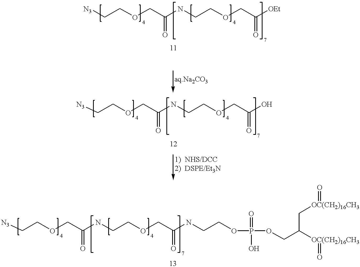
[N3]CCOCC(=O)NCCOCC(O)=O.C(COCC(=O)NCCOCC(NCCOP(=O)(OCC([OC(CH2)16CH3]=O)C[OC(CH2)16CH3]=O)O)=O)[N3].C(COCC(=O)NCCOCC([OEt])=O)[N3]
